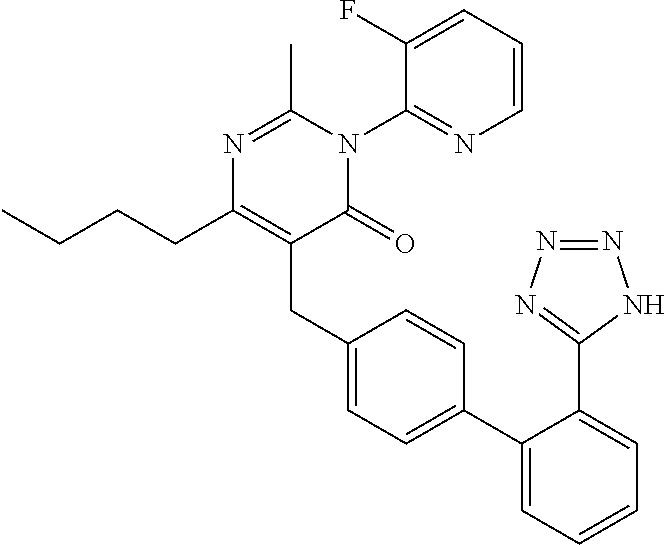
C1(C2=CC=C(CC3=C(CCCC)N=C(C)N(C4=NC=CC=C4F)C3=O)C=C2)=CC=CC=C1C1=NN=NN1
